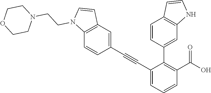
C1=C(C#CC2=CC3=C(C=C2)N(CCN2CCOCC2)C=C3)C(C2=CC3=C(C=C2)C=CN3)=C(C(O)=O)C=C1
